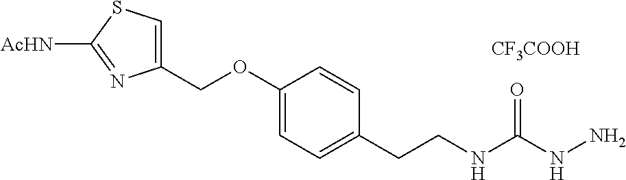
C1(COC2=CC=C(CCNC(NN)=O)C=C2)=CSC([AcHN])=N1.[CF3COOH]
